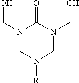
N1(CO)CN([R])CN(CO)C1=O
